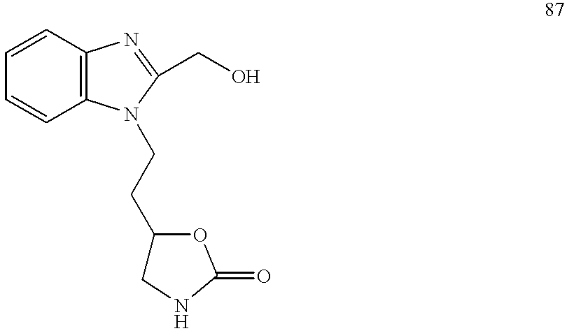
C1=CC2=C(C=C1)N(CCC1CNC(=O)O1)C(CO)=N2
